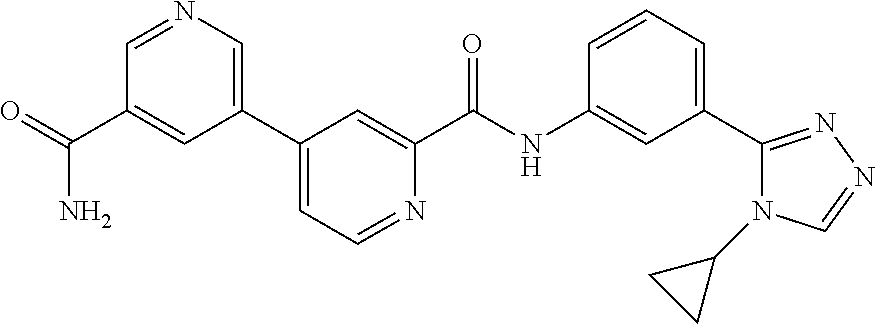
C1(C2=CN=CC(C(N)=O)=C2)=CC=NC(C(NC2=CC(C3=NN=CN3C3CC3)=CC=C2)=O)=C1
